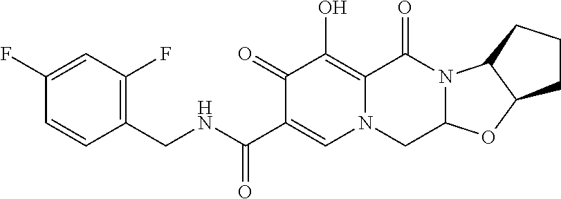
C1(CNC(C2=CN3C(=C(O)C2=O)C(=O)N2C(C3)OC3C2CCC3)=O)=C(F)C=C(F)C=C1
